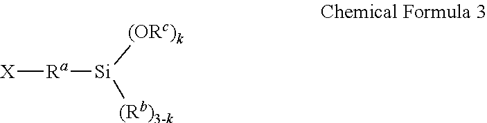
[X][Ra][Si]([(ORc)k])[(Rb)3-k]
